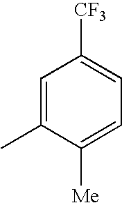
C1=C(C)C([Me])=CC=C1[CF3]
